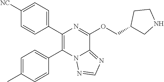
C1(C2=C(C3=CC=C(C)C=C3)N3C(=NC=N3)C(OCC3CNCC3)=N2)=CC=C([NC])C=C1
